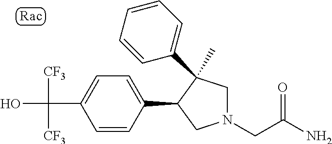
OC(C1=CC=C(C2CN(CC(N)=O)CC2(C)C2=CC=CC=C2)C=C1)([CF3])[CF3]
